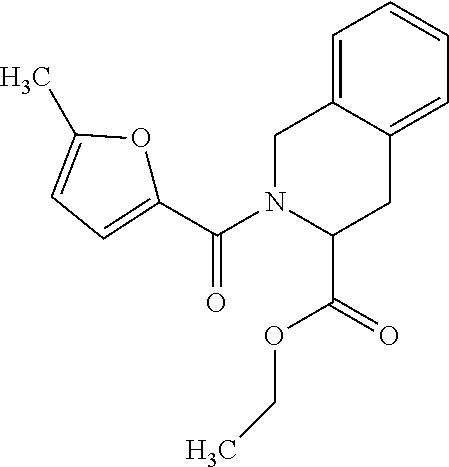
C1=C2C(=CC=C1)CC(C(OCC)=O)N(C(C1=CC=C(C)O1)=O)C2
